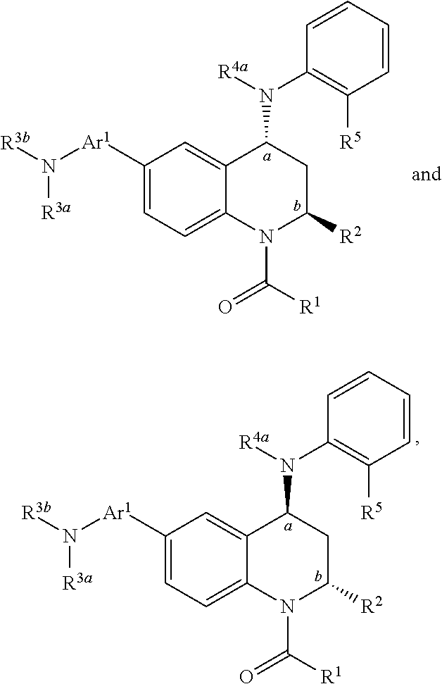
C1([Ar1]N([R3b])[R3a])=CC=C2C(=C1)C(N([R4a])C1=C([R5])C=CC=C1)CC([R2])N2C([R1])=O.C1([Ar1]N([R3b])[R3a])=CC=C2C(=C1)C(N([R4a])C1=C([R5])C=CC=C1)CC([R2])N2C([R1])=O
